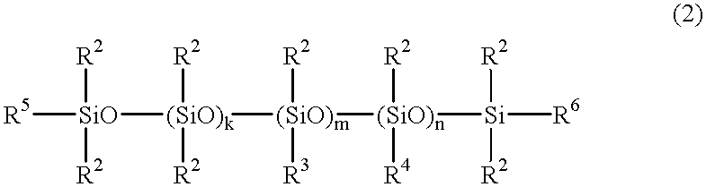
[R5][SiO]([(SiO)k]([(SiO)m]([(SiO)n]([Si]([R6])([R2])[R2])([R2])[R4])([R2])[R3])([R2])[R2])([R2])[R2]
